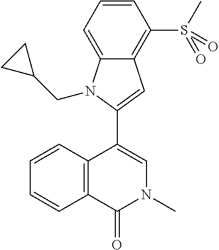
C12=C(C(=O)N(C)C=C1C1=CC3=C(S(C)(=O)=O)C=CC=C3N1CC1CC1)C=CC=C2
